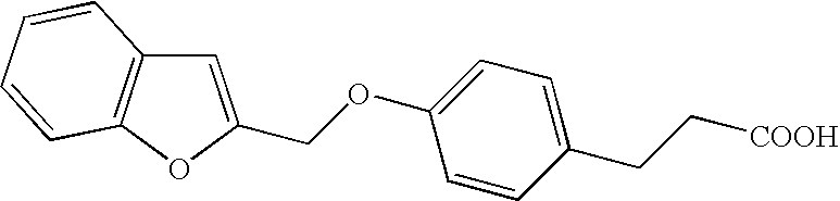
O(C1=CC=C(CC[COOH])C=C1)CC1=CC2=C(O1)C=CC=C2
